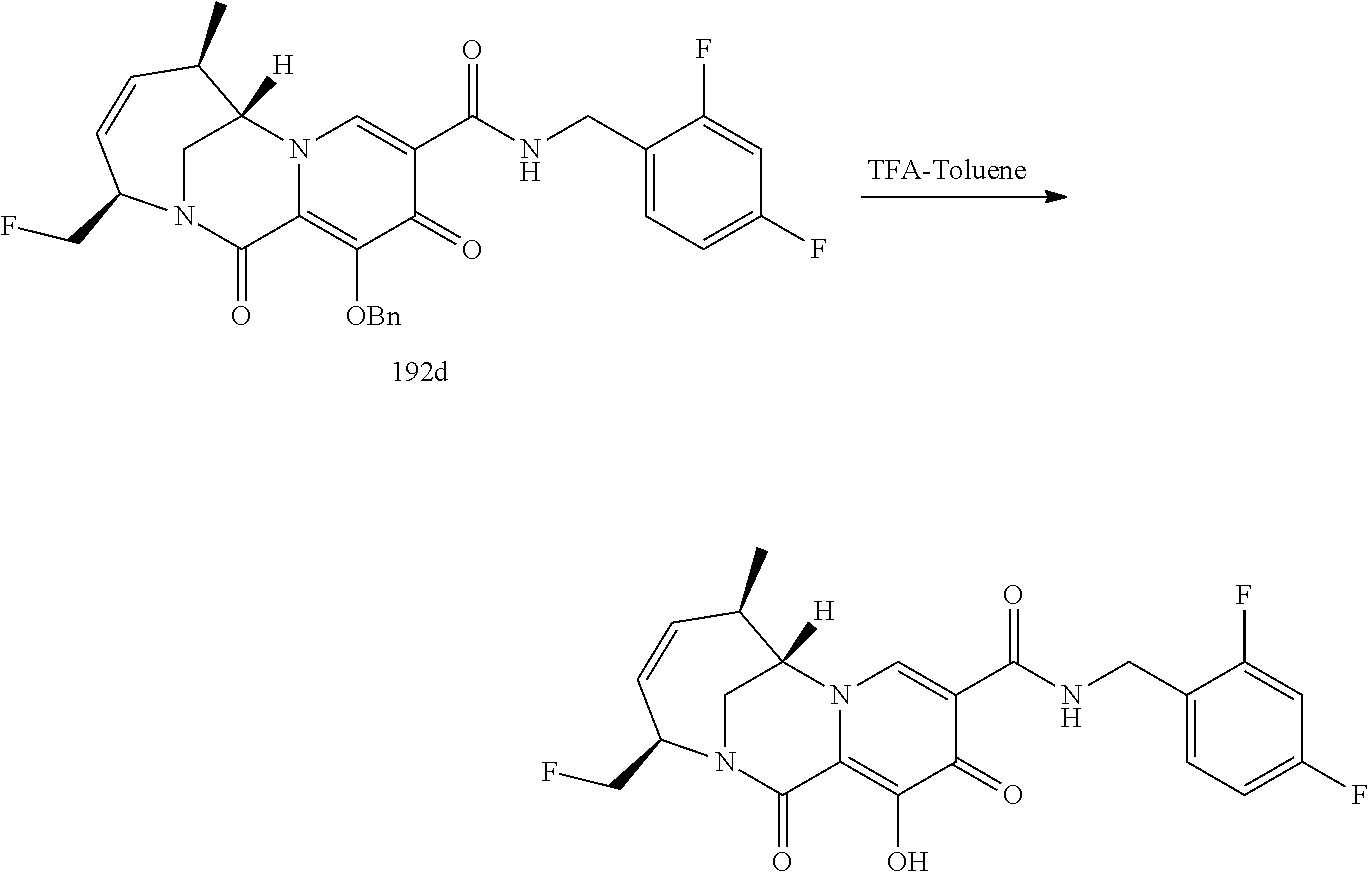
C1(CNC(C2=CN3C(=C(O)C2=O)C(=O)N2CC3([H])C(C)C=CC2CF)=O)=CC=C(F)C=C1F.C1(CNC(C2=CN3C(=C([OBn])C2=O)C(=O)N2CC3([H])C(C)C=CC2CF)=O)=CC=C(F)C=C1F
